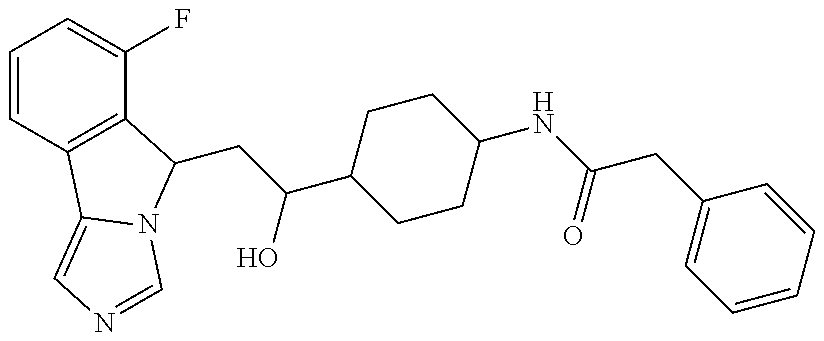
C1=CC2=C(C(F)=C1)C(CC(C1CCC(NC(CC3=CC=CC=C3)=O)CC1)O)N1C2=CN=C1
